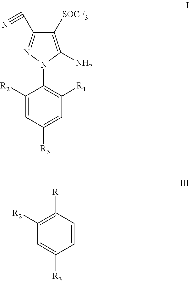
C1([SOCF3])=C(N)N(C2=C([R1])C=C([R3])C=C2[R2])N=C1C#N.C1=CC([R])=C([R2])C=C1[R3]
